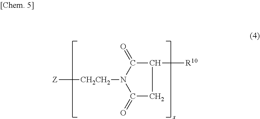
[Z][CH2CH2]N1C(=O)CC([R10])C1=O
